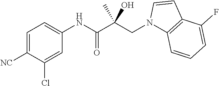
C1=C([NC])C(Cl)=CC(NC(=O)C(CN2C3=C(C=C2)C(F)=CC=C3)(C)O)=C1
